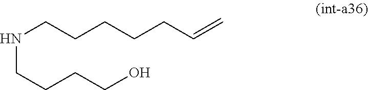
N(CCCCO)CCCCCC=C
